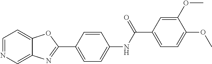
C1=CC(NC(C2=CC=C(OC)C(OC)=C2)=O)=CC=C1C1=NC2=CN=CC=C2O1
